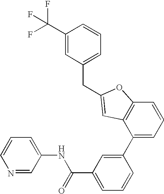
C1(C(F)(F)F)=CC(CC2=CC3=C(C=CC=C3C3=CC(C(=O)NC4=CC=CN=C4)=CC=C3)O2)=CC=C1
